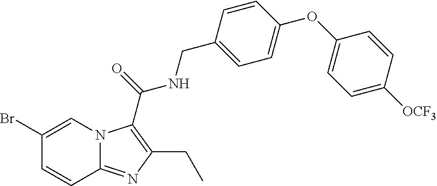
C1(Br)=CN2C(=NC(CC)=C2C(NCC2=CC=C(OC3=CC=C([OCF3])C=C3)C=C2)=O)C=C1
